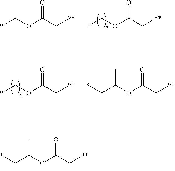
C(C(OC(C[**])=O)(C)C)*.*COC(C[**])=O.*COC(C[**])=O.*COC(C[**])=O.C(C(OC(C[**])=O)C)*
